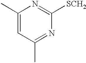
C1(C)=CC(C)=NC([SCH2])=N1
